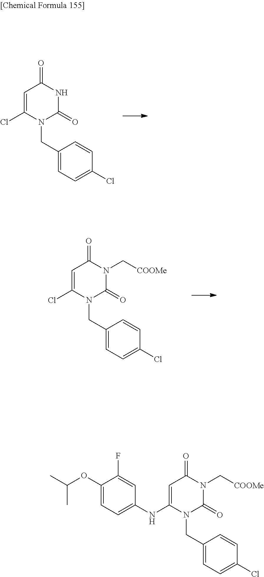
C1=C(NC2=CC=C(OC(C)C)C(F)=C2)N(CC2=CC=C(Cl)C=C2)C(=O)N(C[COOMe])C1=O.C1=C(Cl)N(CC2=CC=C(Cl)C=C2)C(=O)NC1=O.C1=C(Cl)N(CC2=CC=C(Cl)C=C2)C(=O)N(C[COOMe])C1=O
